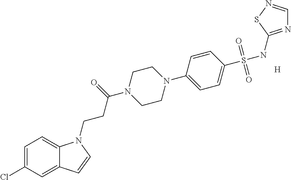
[H].C1=C(Cl)C=C2C(=C1)N(CCC(N1CCN(C3=CC=C(S(NC4=NC=NS4)(=O)=O)C=C3)CC1)=O)C=C2
